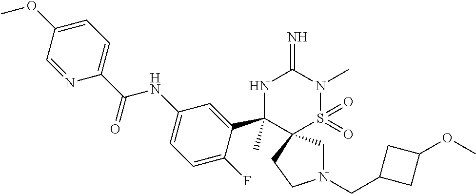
C1(OC)=CC=C(C(NC2=CC=C(F)C(C3(C)NC(=N)N(C)S(=O)(=O)C34CN(CC3CC(OC)C3)CC4)=C2)=O)N=C1
